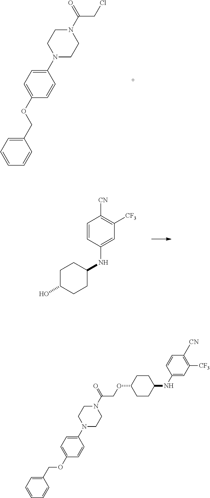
C1(COC2=CC=C(N3CCN(C(=O)CCl)CC3)C=C2)=CC=CC=C1.C1=CC(NC2CCC(O)CC2)=CC([CF3])=C1[CN].C1(COC2=CC=C(N3CCN(C(=O)COC4CCC(NC5=CC([CF3])=C([CN])C=C5)CC4)CC3)C=C2)=CC=CC=C1
